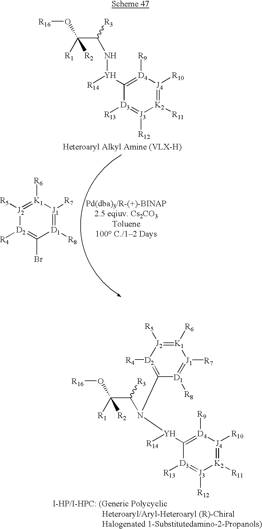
[R7][J1]1=[D1]([R8])C(Br)=[D2]([R4])[J2]([R5])=[K1]1[R6].[R16]OC([R1])([R2])C([R3])N[Y]([R14])C1=[D4]([R9])[J4]([R10])=[K2]([R11])[J3]([R12])=[D3]1[R13].[R16]OC([R1])(C([R3])N([Y]([R14])C1=[D4]([R9])[J4]([R10])=[K2]([R11])[J3]([R12])=[D3]1[R13])C1=[D2]([R4])[J2]([R5])=[K1]([R6])[J1]([R7])=[D1]1[R8])[R2]
